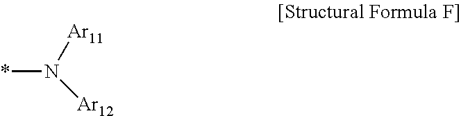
*N([Ar12])[Ar11]
